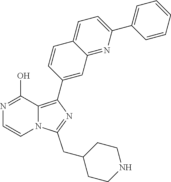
N1=C(O)C2=C(C3=CC4=NC(C5=CC=CC=C5)=CC=C4C=C3)N=C(CC3CCNCC3)N2C=C1
